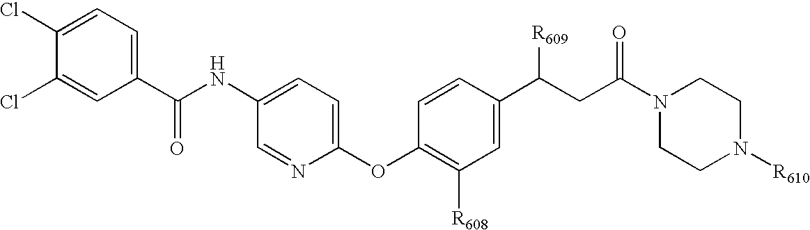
C1(Cl)=CC=C(C(NC2=CC=C(OC3=C([R608])C=C(C(CC(N4CCN([R610])CC4)=O)[R609])C=C3)N=C2)=O)C=C1Cl
